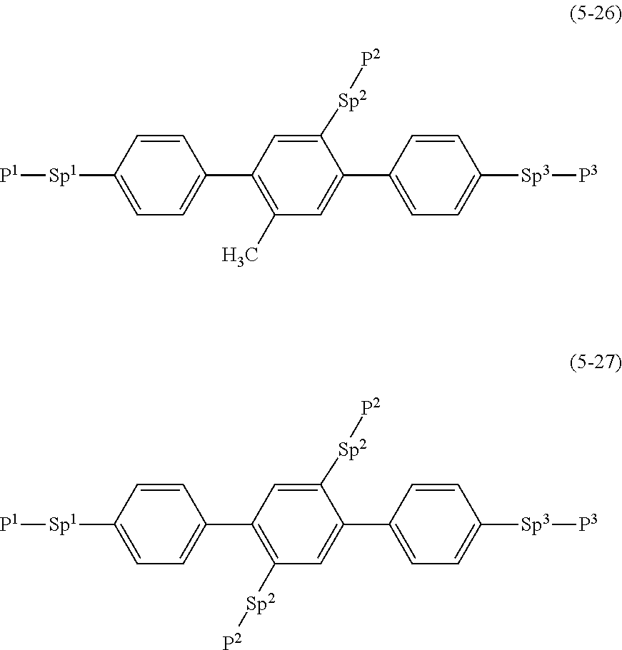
C1([Sp1][P1])=CC=C(C2=C(C)C=C(C3=CC=C([Sp3][P3])C=C3)C([Sp2][P2])=C2)C=C1.C1([Sp1][P1])=CC=C(C2=C([Sp2][P2])C=C(C3=CC=C([Sp3][P3])C=C3)C([Sp2][P2])=C2)C=C1
